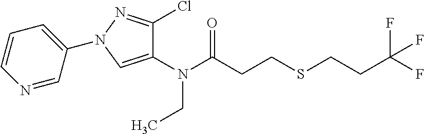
N(C(CCSCCC(F)(F)F)=O)(CC)C1=CN(C2=CC=CN=C2)N=C1Cl
